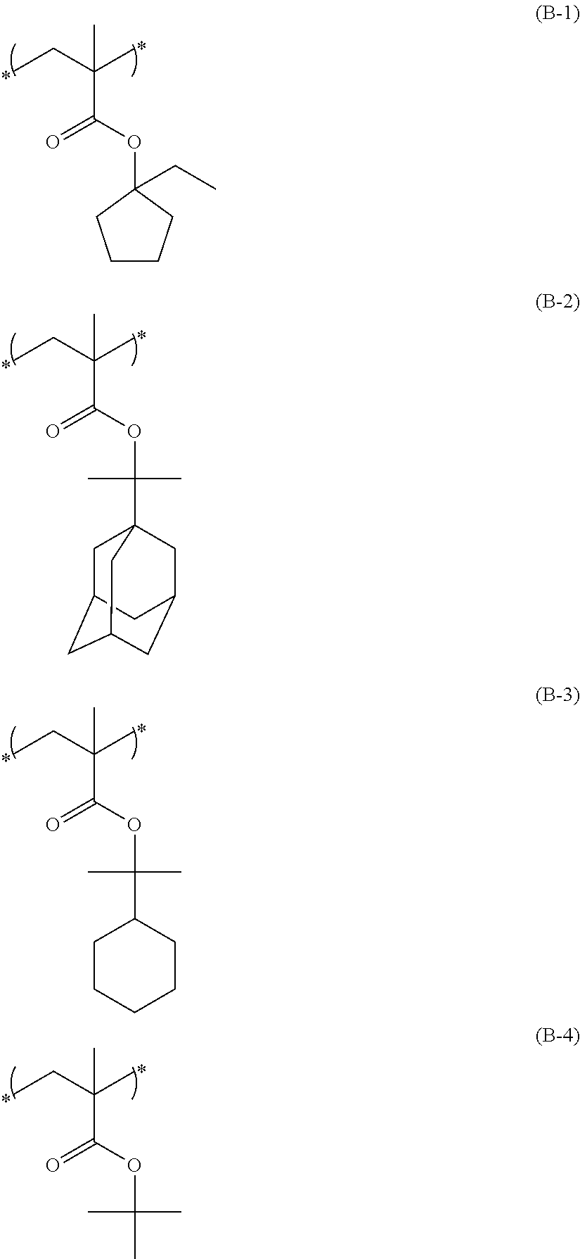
CCC(C)(C)C(=O)OC1(CC)CCCC1.CCC(C)(C)C(=O)OC(C)(C)C.CCC(C)(C)C(=O)OC(C)(C)C12CC3CC(CC(C1)C3)C2.CCC(C)(C)C(=O)OC(C)(C)C1CCCCC1
